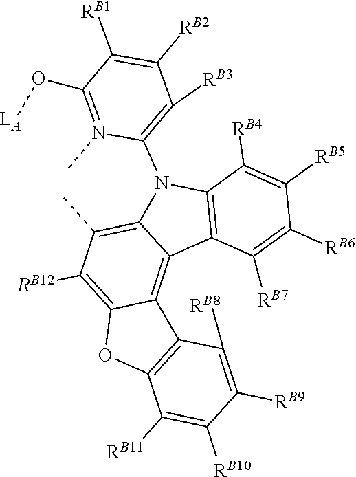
C1([RB7])=C([RB6])C([RB5])=C([RB4])C2=C1C1=C3C(=C([RB12])C(C)=C1N2C1=C([RB3])C([RB2])=C([RB1])C(O[LA])=N1C)OC1=C3C([RB8])=C([RB9])C([RB10])=C1[RB11]
